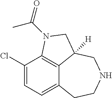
C12=CC=C(Cl)C3=C1C([H])(CNCC2)CN3C(=O)C
